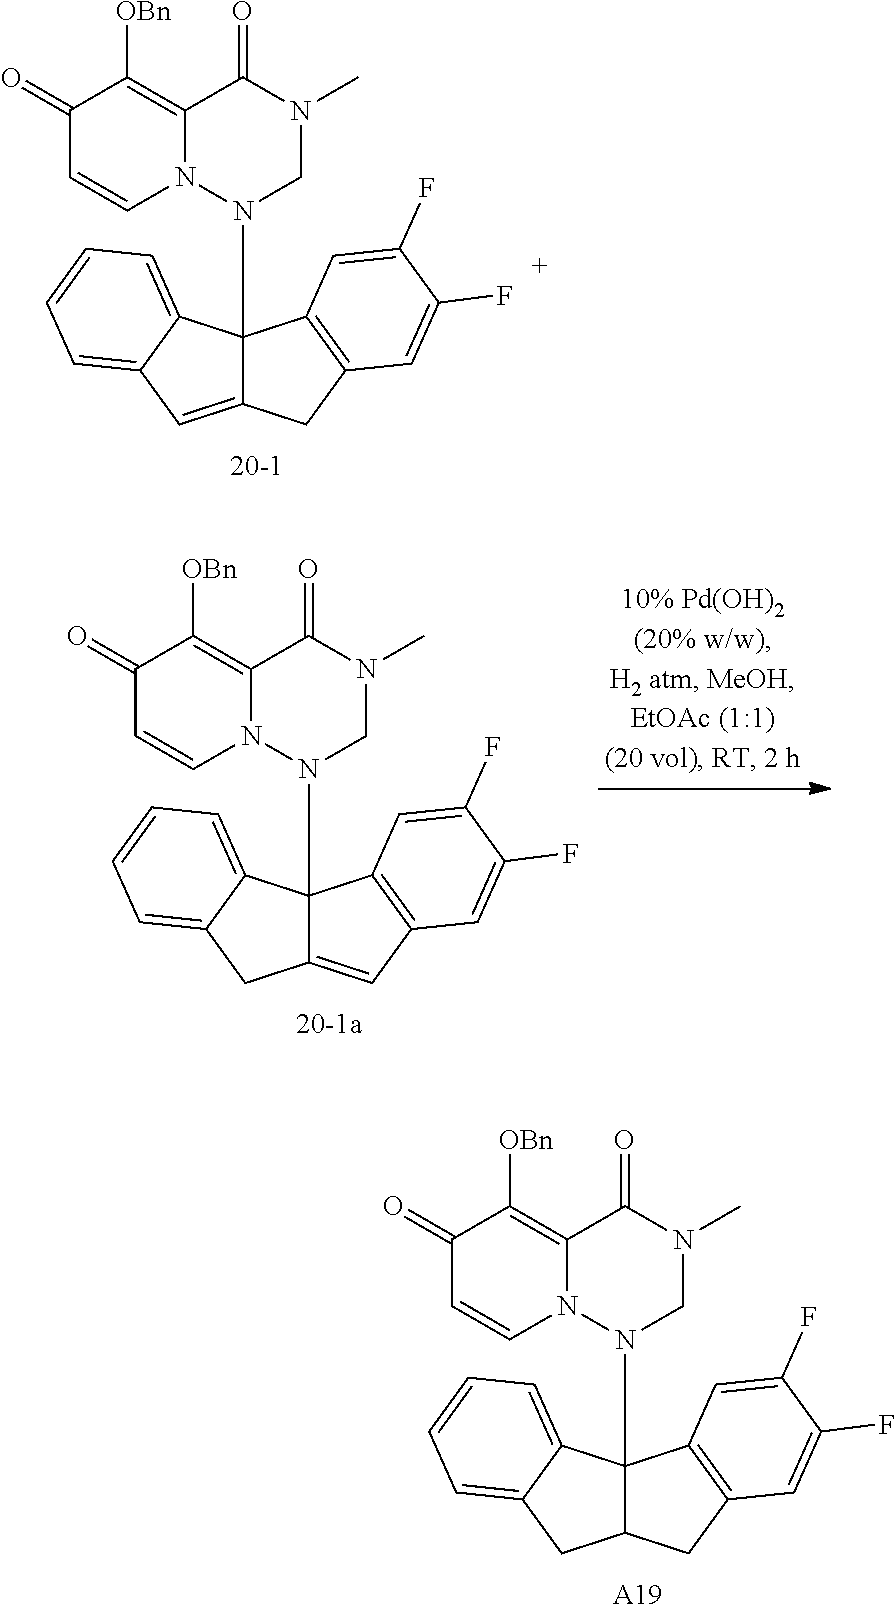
C1=C2C3(N4CN(C)C(=O)C5=C([OBn])C(=O)C=CN45)C4=C(C=C(F)C(F)=C4)CC3=CC2=CC=C1.C1=C2C3(N4CN(C)C(=O)C5=C([OBn])C(=O)C=CN45)C4=C(C=C(F)C(F)=C4)C=C3CC2=CC=C1.C1=C2C3(N4CN(C)C(=O)C5=C([OBn])C(=O)C=CN45)C4=C(C=C(F)C(F)=C4)CC3CC2=CC=C1.[A19]
